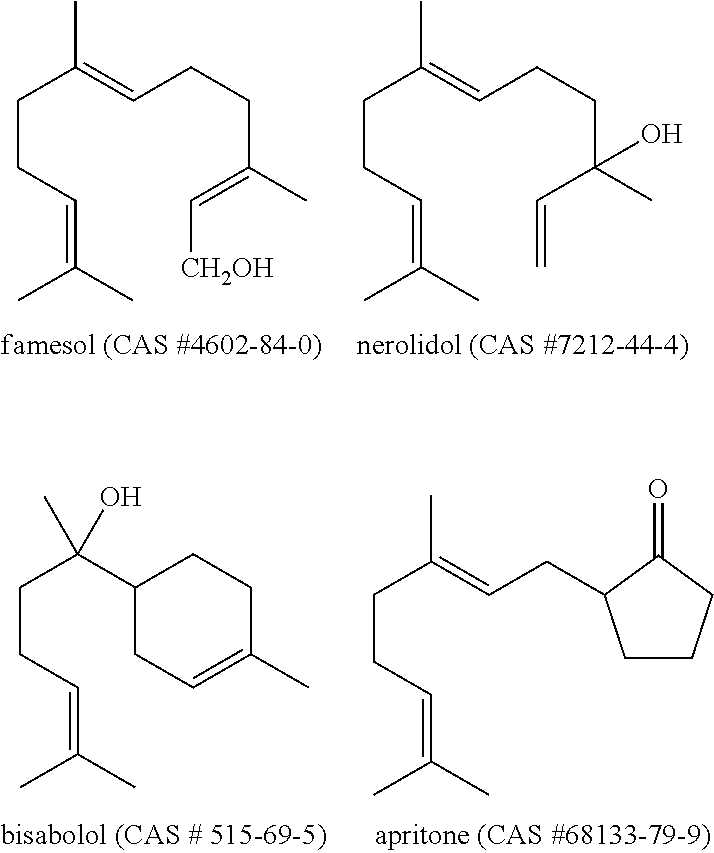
C(CC=C(C)C)C(=CCCC(=C[CH2OH])C)C.C(CC=C(C)C)C(=CCCC(C=C)(C)O)C.C(CC=C(C)C)C(C1CC=C(C)CC1)(C)O.C(CC=C(C)C)C(=CCC1C(=O)CCC1)C
